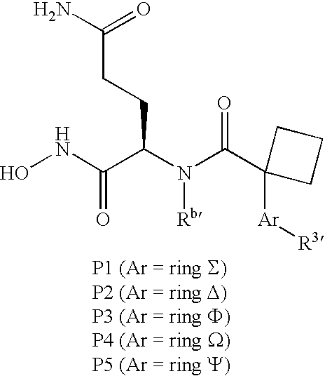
ONC(=O)C(CCC(N)=O)N([Rb])C(=O)C1([Ar][R3])CCC1
